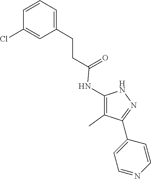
N1C(NC(CCC2=CC=CC(Cl)=C2)=O)=C(C)C(C2=CC=NC=C2)=N1
